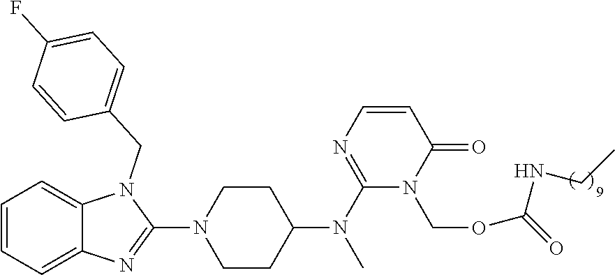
C1=CC=C2C(=C1)N(CC1=CC=C(F)C=C1)C(N1CCC(N(C)C3=NC=CC(=O)N3COC(=O)NCC)CC1)=N2
